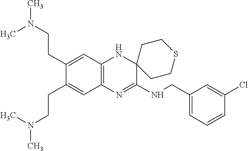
C1(CNC2=NC3=C(NC24CCSCC4)C=C(CCN(C)C)C(CCN(C)C)=C3)=CC=CC(Cl)=C1
